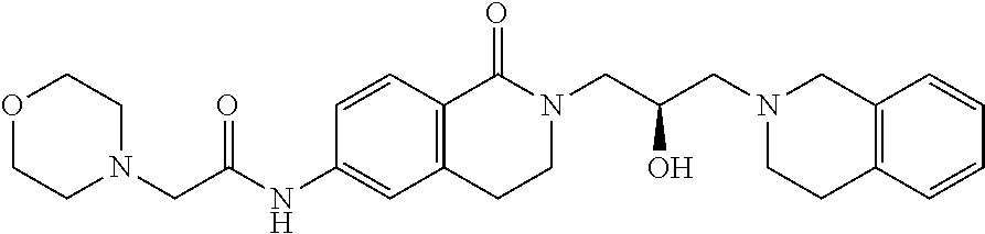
C1=CC2=C(C=C1NC(CN1CCOCC1)=O)CCN(CC(O)CN1CCC3=C(C1)C=CC=C3)C2=O
